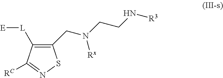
C1(CN(CCN[R3])[Rx])=C([L][E])C([RC])=NS1
